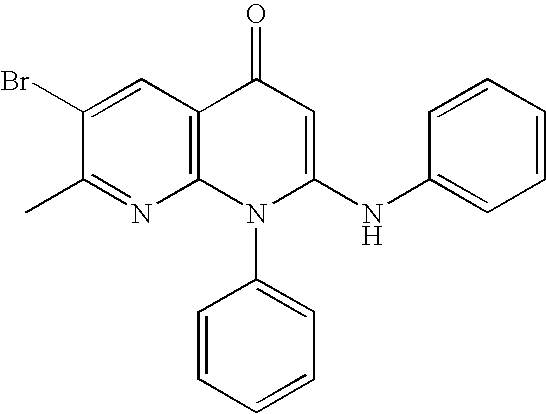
C1(C)=NC2=C(C=C1Br)C(=O)C=C(NC1=CC=CC=C1)N2C1=CC=CC=C1
